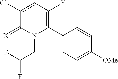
C1(C2=C([Y])cc(Cl)C(=[X])N2CC(F)F)=CC=C([OMe])C=C1
